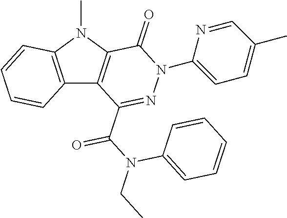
C12=C(N(C)C3=C1C(C(N(CC)C1=CC=CC=C1)=O)=NN(C1=CC=C(C)C=N1)C3=O)C=CC=C2
